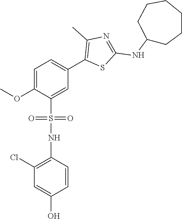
C1=C(OC)C(S(=O)(=O)NC2=C(Cl)C=C(O)C=C2)=CC(C2=C(C)N=C(NC3CCCCCC3)S2)=C1
